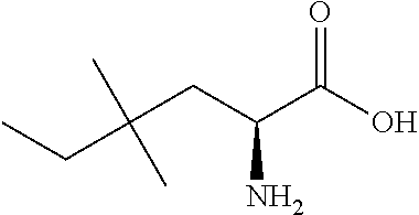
C(C(N)CC(C)(CC)C)(=O)O
